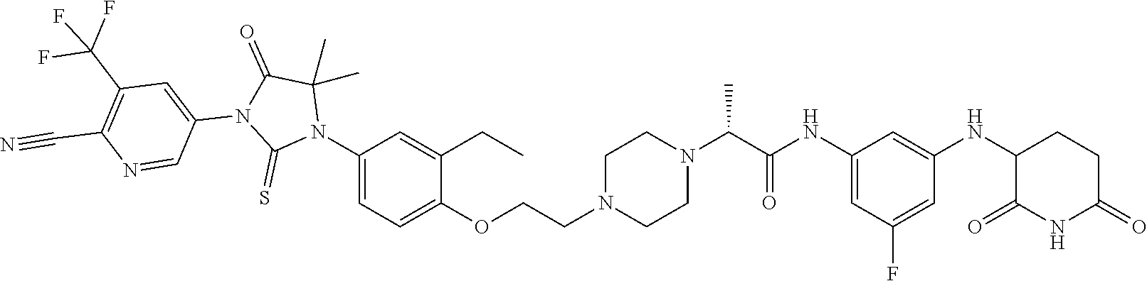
C1=C(NC(C(N2CCN(CCOC3=CC=C(N4C(C)(C)C(=O)N(C5=CC(C(F)(F)F)=C(C#N)N=C5)C4=S)C=C3CC)CC2)C)=O)C=C(NC2C(=O)NC(=O)CC2)C=C1F
